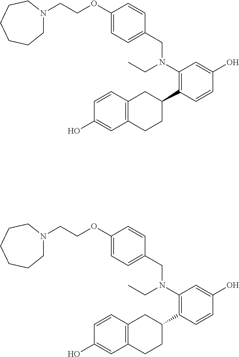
C1(OCCN2CCCCCC2)=CC=C(CN(CC)C2=C(C3CC4=C(CC3)C=C(O)C=C4)C=CC(O)=C2)C=C1.C1(OCCN2CCCCCC2)=CC=C(CN(CC)C2=C(C3CC4=C(CC3)C=C(O)C=C4)C=CC(O)=C2)C=C1
